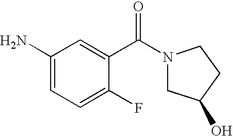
O=C(C1=CC(N)=CC=C1F)N1CC(O)CC1
